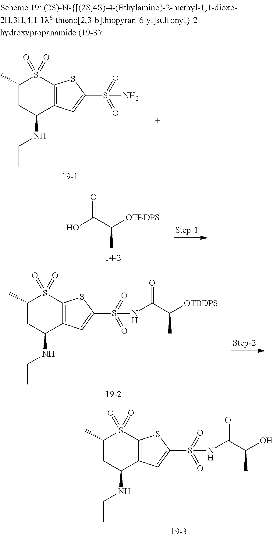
C1(C)CC(NCC)C2=C(S1(=O)=O)SC(S(=O)(=O)N)=C2.OC(C([OTBDPS])C)=O.C1(C)CC(NCC)C2=C(S1(=O)=O)SC(S(=O)(=O)NC(C([OTBDPS])C)=O)=C2.C1(C)CC(NCC)C2=C(S1(=O)=O)SC(S(=O)(=O)NC(C(O)C)=O)=C2
